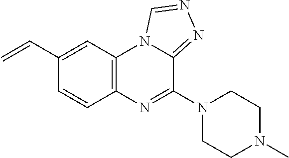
C12=C(C=C(C=C)C=C1)N1C(=NN=C1)C(N1CCN(C)CC1)=N2
